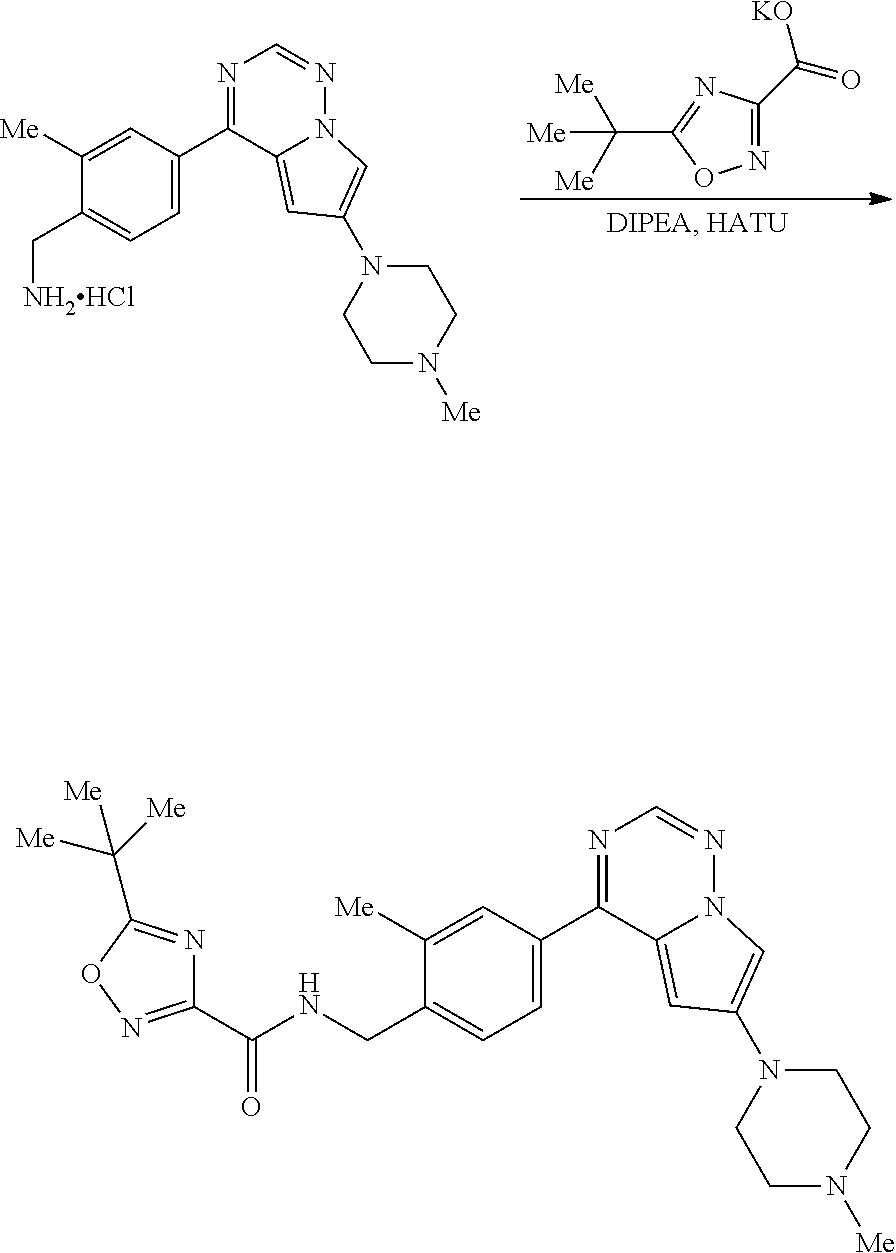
C1(C[NH2HCl])=CC=C(C2=NC=NN3C2=CC(N2CCN([Me])CC2)=C3)C=C1[Me].N1=C(C(=O)[KO])N=C(C([Me])([Me])[Me])O1.C1(CNC(C2=NOC(C([Me])([Me])[Me])=N2)=O)=CC=C(C2=NC=NN3C2=CC(N2CCN([Me])CC2)=C3)C=C1[Me]
